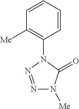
C1=CC=CC([Me])=C1N1N=NN([Me])C1=O
